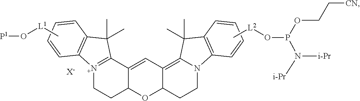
[N+]12=C(C3=CC4=C5N(CCC4OC3CC1)C1=C(C5(C)C)C=CC=C1)C(C)(C)C1=C2C=CC=C1.[X-].[P1]O[L1]C.C[L2]OP(N([i-Pr])[i-Pr])OCC[CN]
